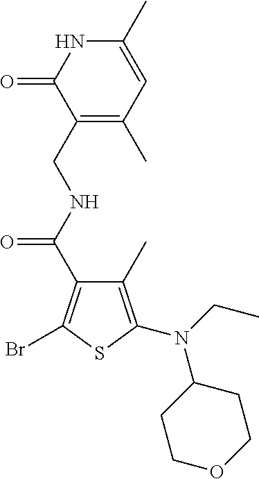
C1=C(C)NC(=O)C(CNC(=O)C2=C(Br)SC(N(CC)C3CCOCC3)=C2C)=C1C
